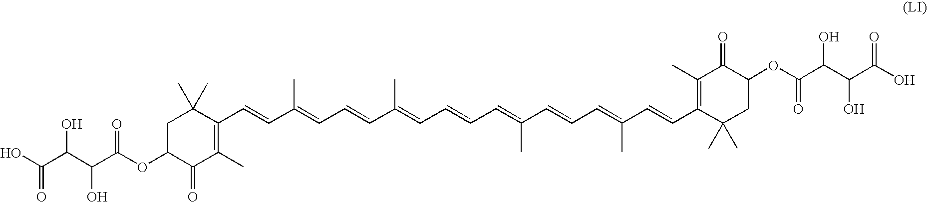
C1C(OC(=O)C(O)C(C(O)=O)O)C(=O)C(C)=C(C=CC(=CC=CC(=CC=CC=C(C=CC=C(C=CC2=C(C)C(=O)C(OC(=O)C(O)C(C(O)=O)O)CC2(C)C)C)C)C)C)C1(C)C
